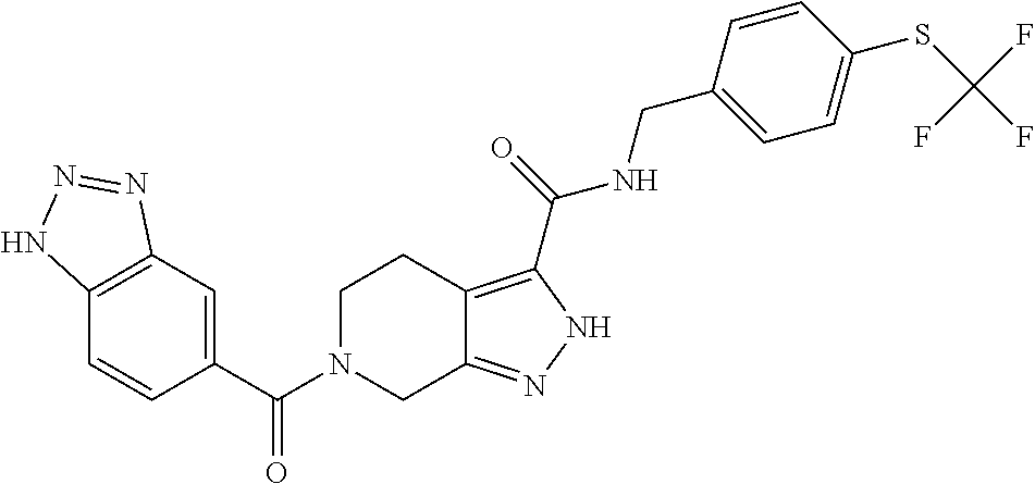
C1(C(N2CC3=NNC(C(=O)NCC4=CC=C(SC(F)(F)F)C=C4)=C3CC2)=O)=CC2=C(C=C1)NN=N2
